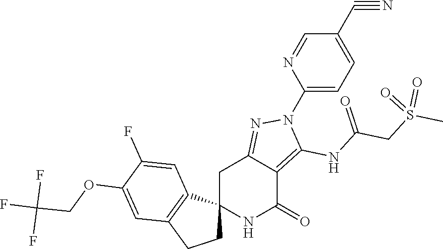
C12(NC(=O)C3=C(NC(CS(C)(=O)=O)=O)N(C4=CC=C(C#N)C=N4)N=C3C1)CCC1=C2C=C(F)C(OCC(F)(F)F)=C1
